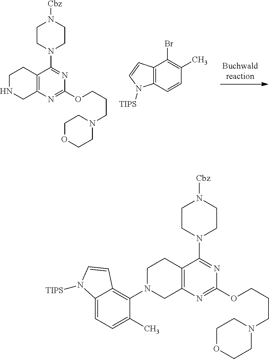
C12=C(N=C(OCCCN3CCOCC3)N=C1N1CCN([Cbz])CC1)CNCC2.C12=C(C=CC(C)=C1Br)N([TIPS])C=C2.C12=C(N=C(OCCCN3CCOCC3)N=C1N1CCN([Cbz])CC1)CN(C1=C3C(=CC=C1C)N([TIPS])C=C3)CC2
